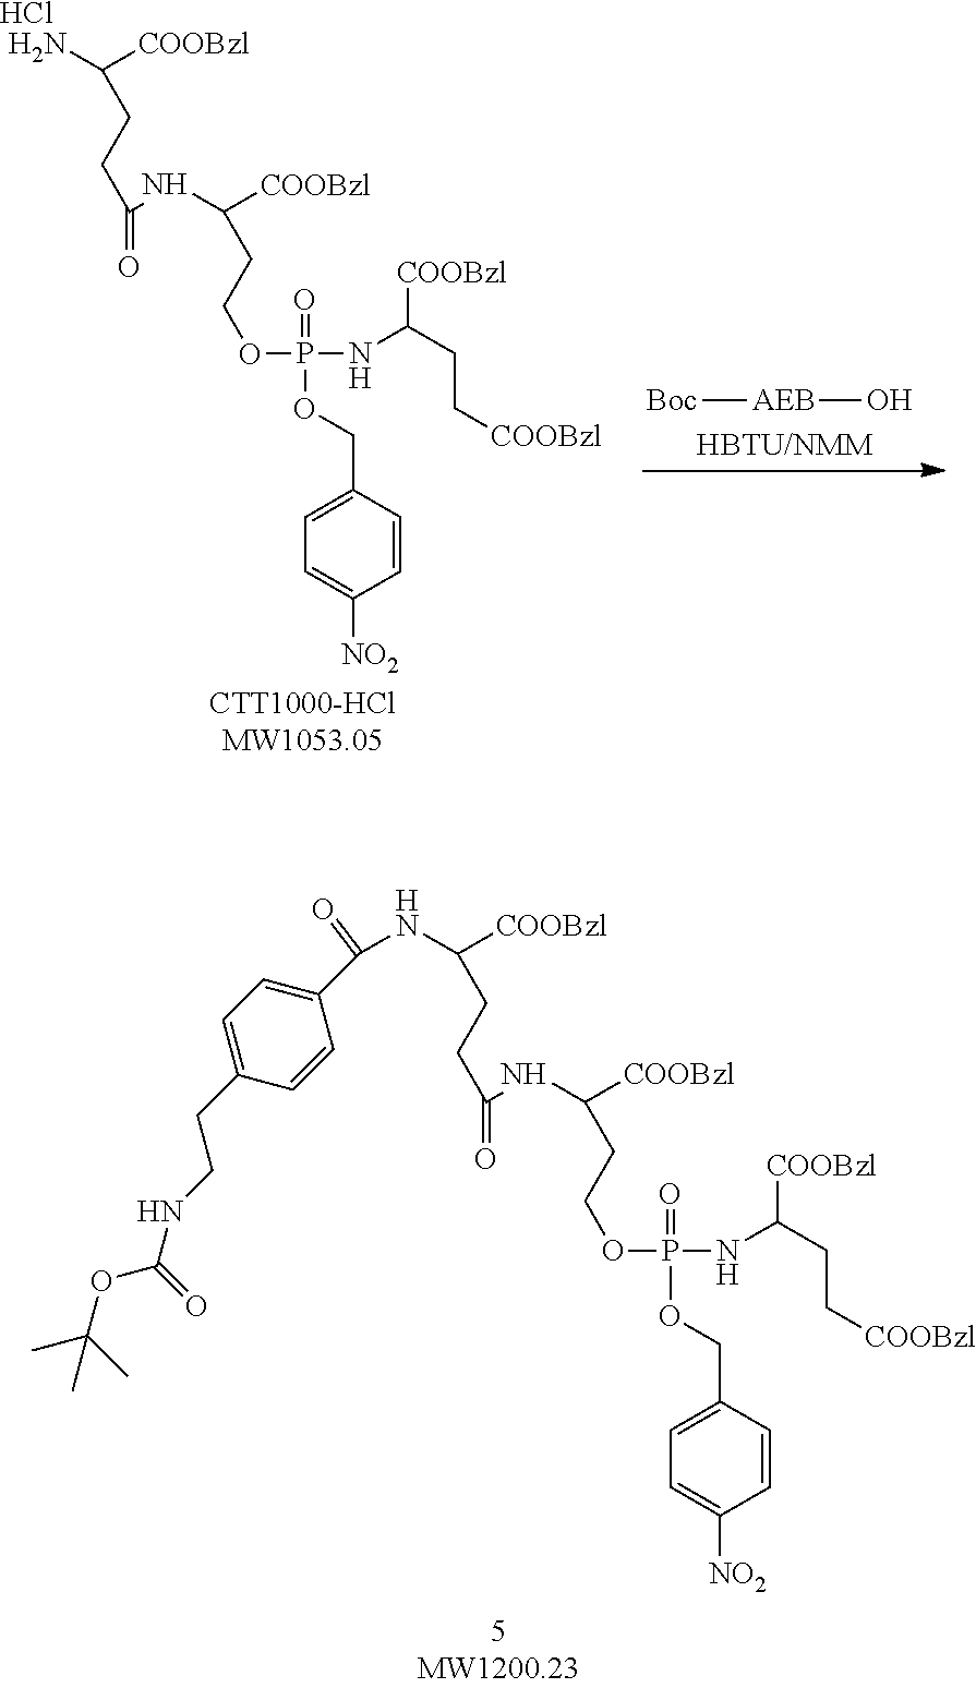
N(C([COOBzl])CCOP(NC(CC[COOBzl])[COOBzl])(=O)OCC1=CC=C([NO2])C=C1)C(CCC([COOBzl])NC(C1=CC=C(CCNC(=O)OC(C)(C)C)C=C1)=O)=O.N(C([COOBzl])CCOP(NC(CC[COOBzl])[COOBzl])(=O)OCC1=CC=C([NO2])C=C1)C(CCC([COOBzl])N)=O.Cl.[AEB]([Boc])O
